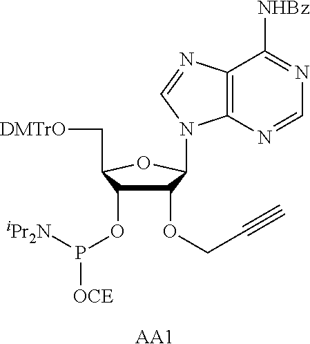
C12=C(N=CN=C1[NHBz])N(C1C(OCC#C)C(OP([iPr2N])[OCE])C(C[DMTrO])O1)C=N2.[AA1]
